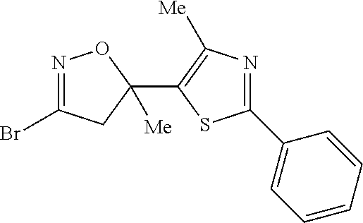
N1=C(Br)CC(C2=C([Me])N=C(C3=CC=CC=C3)S2)([Me])O1
